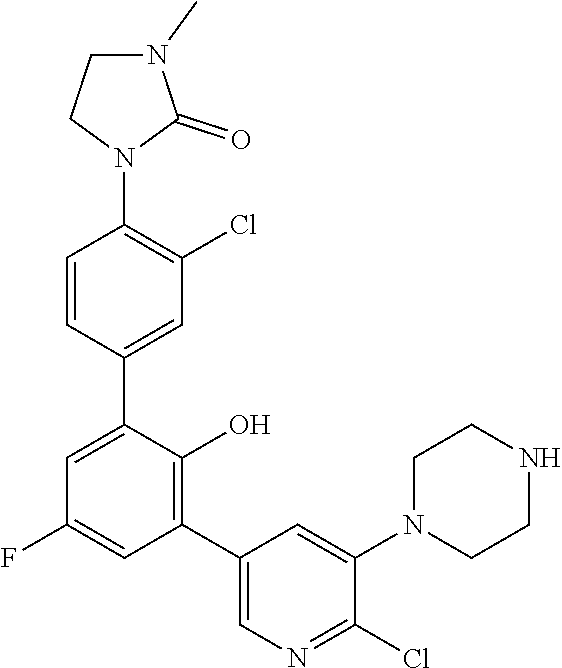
C1N(C)C(=O)N(C2=C(Cl)C=C(C3=CC(F)=CC(C4=CN=C(Cl)C(N5CCNCC5)=C4)=C3O)C=C2)C1
